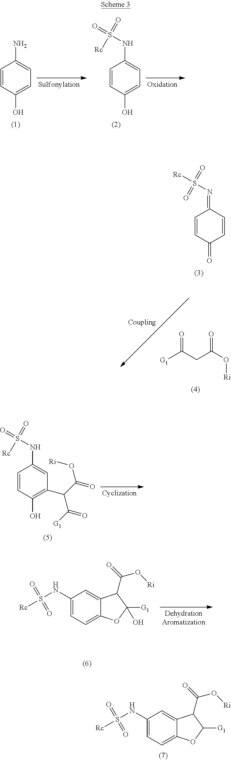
C1(NS([Rc])(=O)=O)=CC=C2C(=C1)C(C(O[Ri])=O)C([G1])O2.C1=CC(=O)C=CC1=NS(=O)([Rc])=O.[G1]C(CC(O[Ri])=O)=O.C1=CC(O)=C(C(C([G1])=O)C(=O)O[Ri])C=C1NS(=O)(=O)[Rc].C1(NS([Rc])(=O)=O)=CC=C2C(=C1)C(C(O[Ri])=O)C([G1])(O)O2.C1=CC(O)=CC=C1N.C1=CC(O)=CC=C1NS([Rc])(=O)=O
